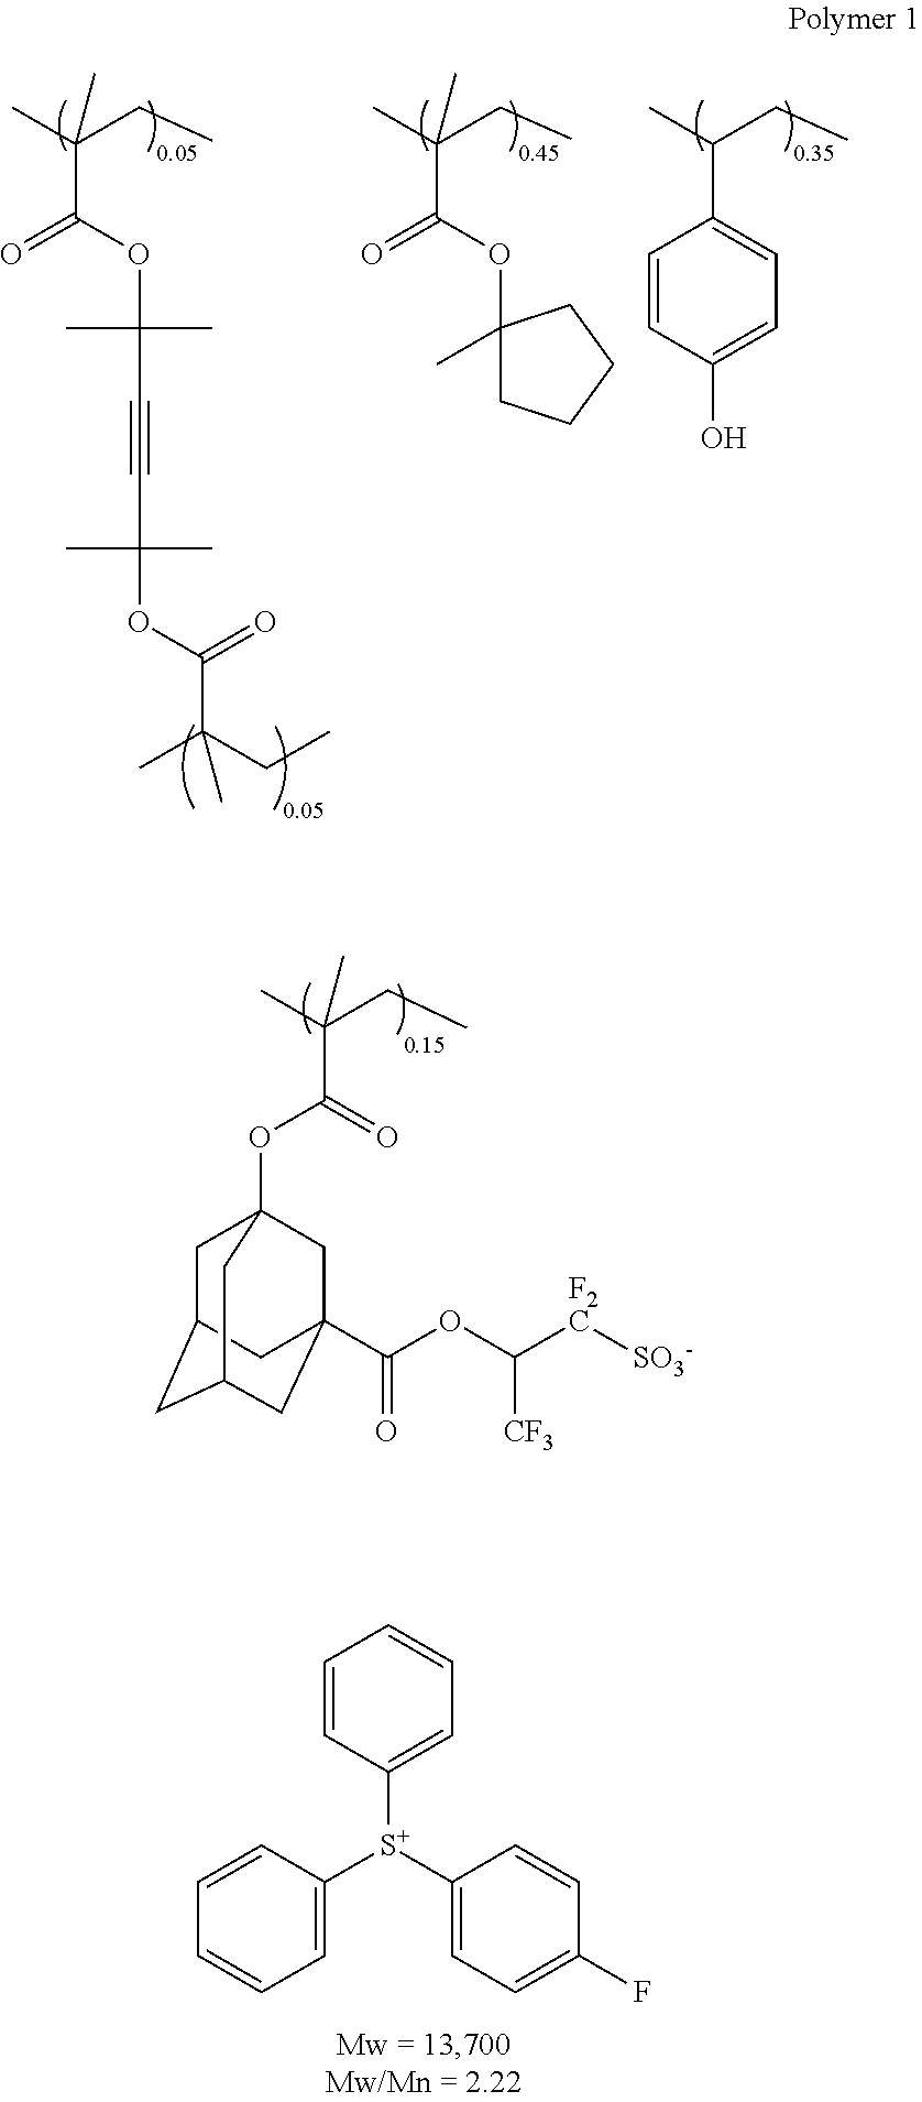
C(C(C)(CC)C)(=O)OC12CC3CC(CC(C(OC([F2C][SO3-])[CF3])=O)(C1)C3)C2.C(C(C)(CC)C)(OC(C#CC(OC(C(CC)(C)C)=O)(C)C)(C)C)=O.C1(C(C)CC)=CC=C(O)C=C1.C(C(C)(CC)C)(OC1(C)CCCC1)=O.C1=CC([S+](C2=CC=C(F)C=C2)C2=CC=CC=C2)=CC=C1
